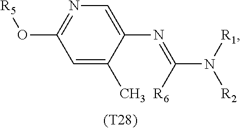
C1=C(C)C(N=C(N([R1])[R2])[R6])=CN=C1O[R5].[(T28)]
